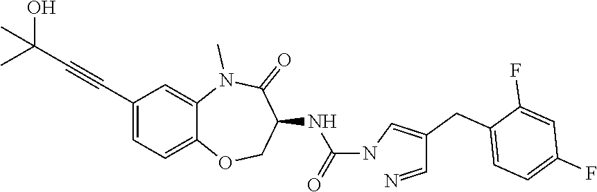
C(C(=CNC(=O)NC1C(=O)N(C)C2=CC(C#CC(C)(O)C)=CC=C2OC1)CC1=CC=C(F)C=C1F)=N
